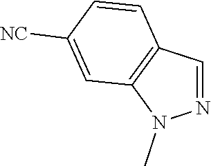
N1=CC2=C(N1C)C=C([NC])C=C2
